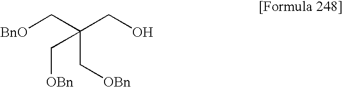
[BnO]CC(CO)(C[OBn])C[OBn]
